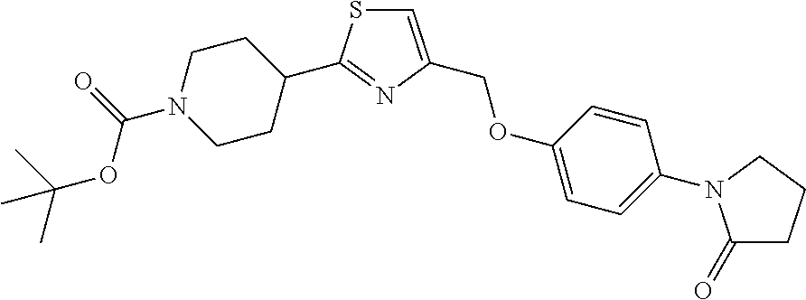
C(N1CCC(C2=NC(COC3=CC=C(N4C(=O)CCC4)C=C3)=CS2)CC1)(=O)OC(C)(C)C
